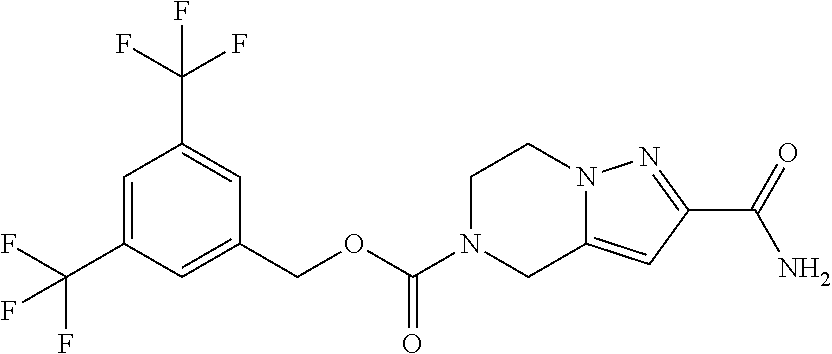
C1(COC(=O)N2CC3=CC(C(=O)N)=NN3CC2)=CC(C(F)(F)F)=CC(C(F)(F)F)=C1
